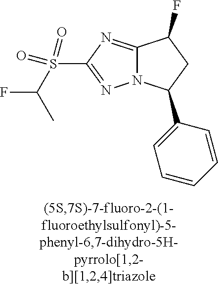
C12=NC(S(C(C)F)(=O)=O)=NN1C(C1=CC=CC=C1)CC2F
